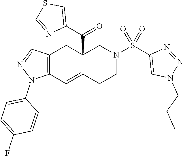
C12=C(C=C3C(C(C4=CSC=N4)=O)(C1)CN(S(C1=CN(CCC)N=N1)(=O)=O)CC3)N(C1=CC=C(F)C=C1)N=C2
